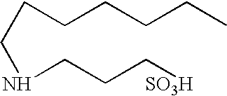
C(CCCCC)CNCCC[SO3H]
